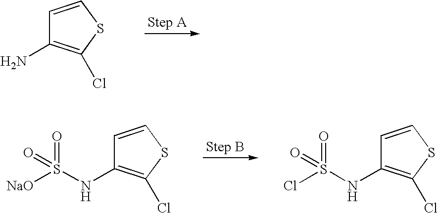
C1=CSC(Cl)=C1N.C1=CSC(Cl)=C1NS([NaO])(=O)=O.C1=CSC(Cl)=C1NS(Cl)(=O)=O
